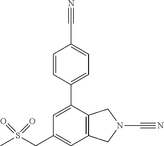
C1=C(CS(C)(=O)=O)C=C(C2=CC=C(C#N)C=C2)C2=C1CN(C#N)C2
